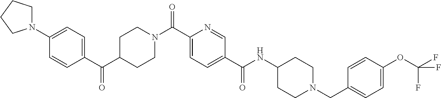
C1(N2CCCC2)=CC=C(C(C2CCN(C(C3=CC=C(C(NC4CCN(CC5=CC=C(OC(F)(F)F)C=C5)CC4)=O)C=N3)=O)CC2)=O)C=C1
